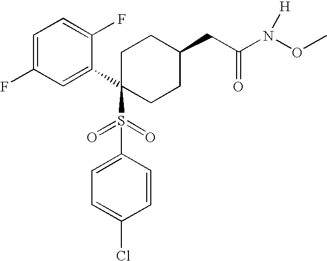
C1=C(F)C=C(C2(S(C3=CC=C(Cl)C=C3)(=O)=O)CCC(CC(N(OC)[H])=O)CC2)C(F)=C1
